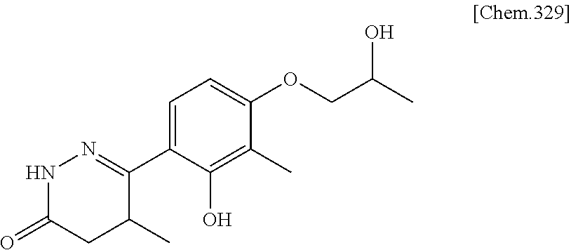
N1C(=O)CC(C)C(C2=CC=C(OCC(C)O)C(C)=C2O)=N1
